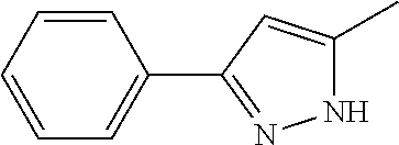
C1=CC=CC(C2=NNC(C)=C2)=C1
